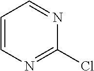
C1=CN=C(Cl)N=C1
